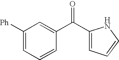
C1(C(C2=CC([Ph])=CC=C2)=O)=CC=CN1
